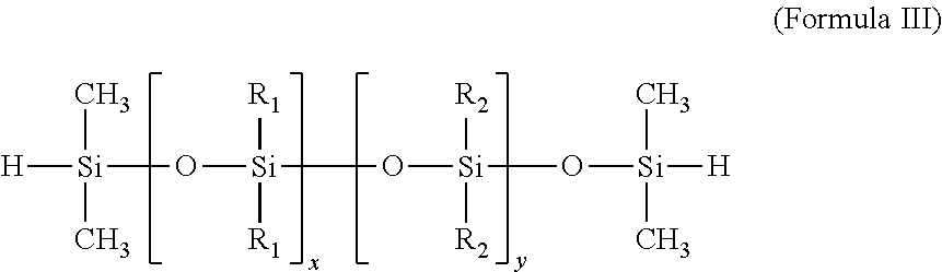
[H][Si](C)(C)O[Si]([R1])([R1])O[Si]([R2])([R2])O[Si](C)(C)[H]
